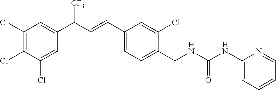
C1(Cl)=C(Cl)C(Cl)=CC(C(C=CC2=CC=C(CNC(NC3=CC=CC=N3)=O)C(Cl)=C2)[CF3])=C1
